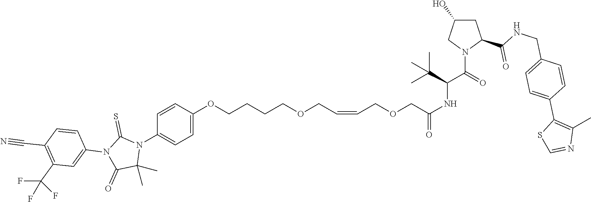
C(C(N1C(C(=O)NCC2=CC=C(C3=C(C)N=CS3)C=C2)CC(O)C1)=O)(C(C)(C)C)NC(COCC=CCOCCCCOC1=CC=C(N2C(C)(C)C(=O)N(C3=CC(C(F)(F)F)=C(C#N)C=C3)C2=S)C=C1)=O
